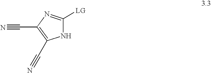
N1C([LG])=NC(C#N)=C1C#N
